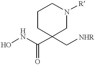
ONC(C1(C[NHR])CN([R])CCC1)=O
